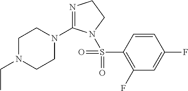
N1=C(N2CCN(CC)CC2)N(S(C2=C(F)C=C(F)C=C2)(=O)=O)CC1
